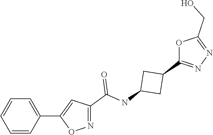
C1=CC(C2=CC(C(NC3CC(C4=NN=C(CO)O4)C3)=O)=NO2)=CC=C1
